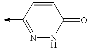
C1(->C)=NNC(=O)C=C1
